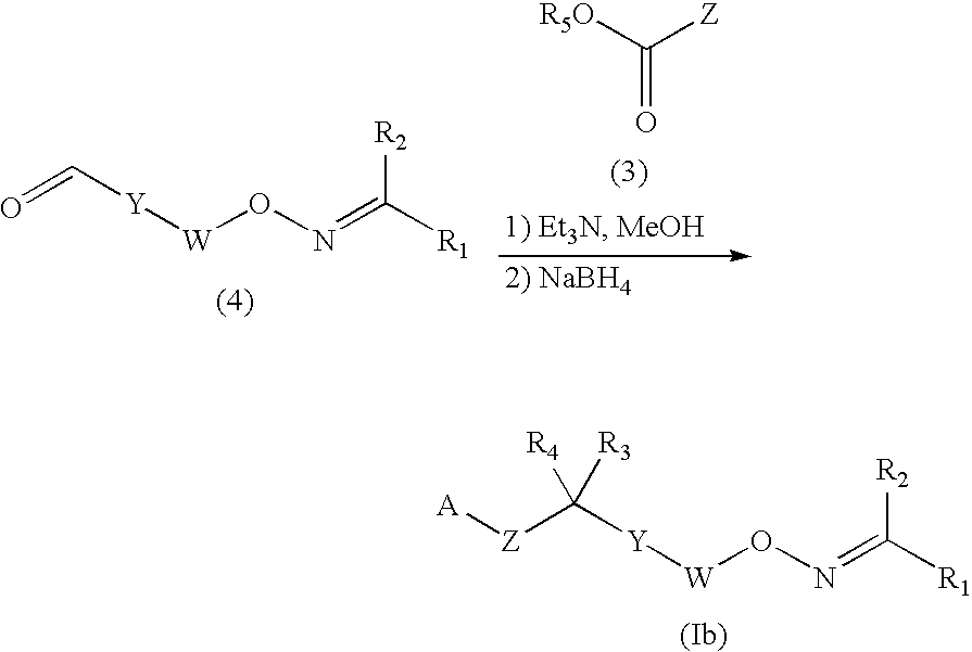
O=C[Y][W]ON=C([R1])[R2].[R5O]C([Z])=O.[Z](C([Y][W]ON=C([R1])[R2])([R4])[R3])[A]
